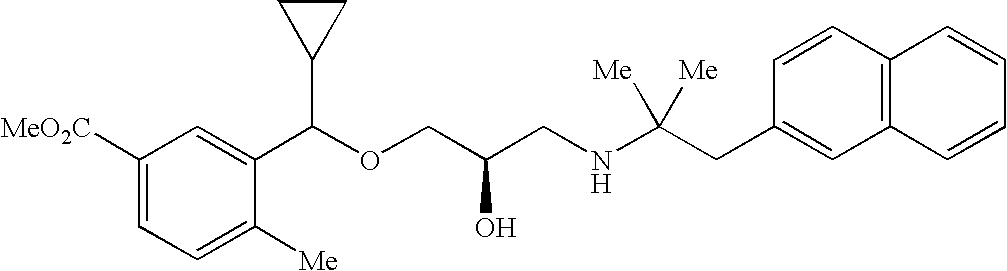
C1(C(OCC(CNC(CC2=CC3=C(C=C2)C=CC=C3)([Me])[Me])O)C2CC2)=CC([MeO2C])=CC=C1[Me]
